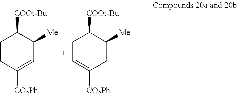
C1CC([CO2Ph])=CC([Me])C1[COOt-Bu].C1C=C([CO2Ph])CC([Me])C1[COOt-Bu]
